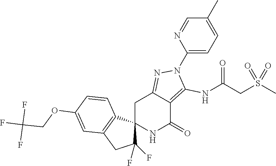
C12(NC(=O)C3=C(NC(CS(C)(=O)=O)=O)N(C4=CC=C(C)C=N4)N=C3C1)C(F)(F)CC1=C2C=CC(OCC(F)(F)F)=C1
